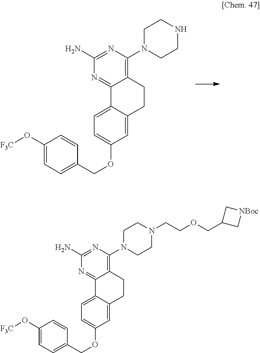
C12=C(N3CCNCC3)N=C(N)N=C1C1=CC=C(OCC3=CC=C(O[F3C])C=C3)C=C1CC2.C12=C(N3CCN(CCOCC4C[NBoc]C4)CC3)N=C(N)N=C1C1=CC=C(OCC3=CC=C(O[F3C])C=C3)C=C1CC2
